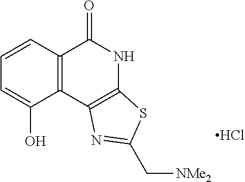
C1=CC2=C(C(O)=C1)C1=C(NC2=O)SC(C[NMe2])=N1.Cl
